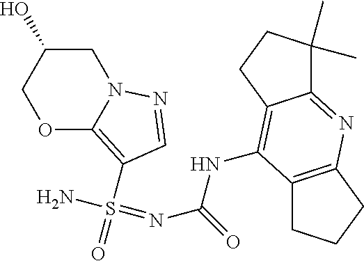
C12=NC3=C(C(NC(N=S(N)(=O)C4=C5OCC(O)CN5N=C4)=O)=C1CCC2(C)C)CCC3
